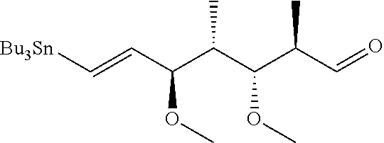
[Bu3Sn]C=CC(C(C(C(C=O)C)OC)C)OC
